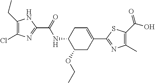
C1(CC)=C(Cl)N=C(C(=O)NC2C(OCC)CC(C3=NC(C)=C(C(O)=O)S3)=CC2)N1
